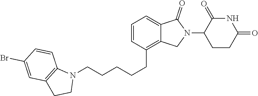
N1(CCCCCC2=C3C(=CC=C2)C(=O)N(C2CCC(=O)NC2=O)C3)C2=C(CC1)C=C(Br)C=C2
